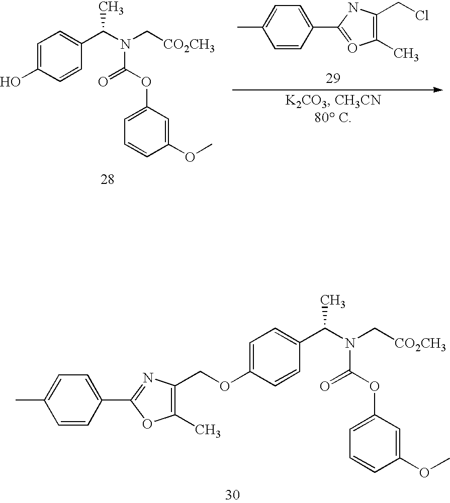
CC1=CC=C(C2=OC(C)=C(CCl)N2)C=C1.C1=C(C(N(C[CO2CH3])C(OC2=CC=CC(OC)=C2)=O)C)C=CC(O)=C1.C1=C(C(N(C[CO2CH3])C(OC2=CC=CC(OC)=C2)=O)C)C=CC(OCC2=C(C)OC(C3=CC=C(C)C=C3)=N2)=C1
